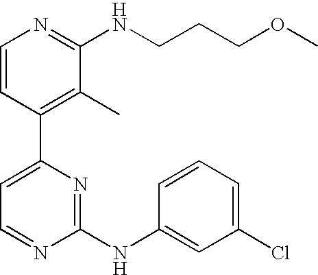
C1=CC(C2=CC=NC(NC3=CC(Cl)=CC=C3)=N2)=C(C)C(NCCCOC)=N1
